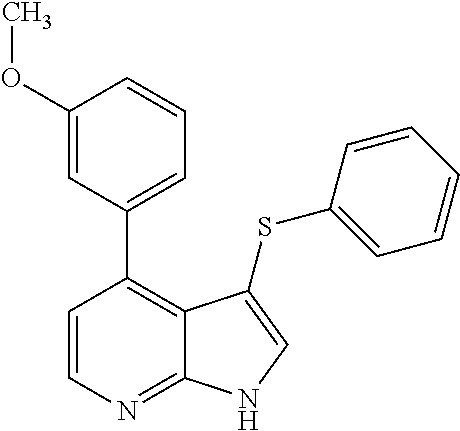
C1=CN=C2C(=C1C1=CC=CC(OC)=C1)C(SC1=CC=CC=C1)=CN2
